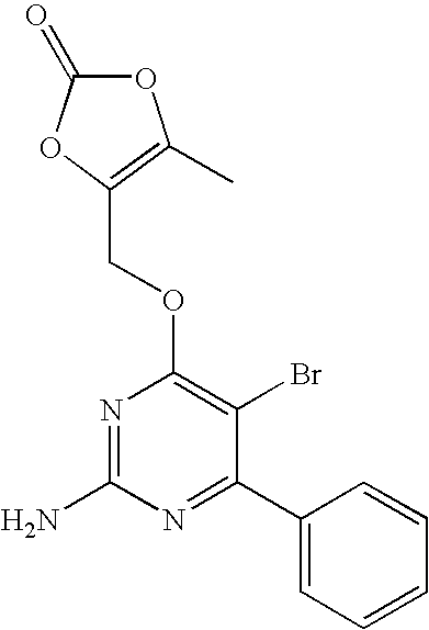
C1(C2=NC(N)=NC(OCC3=C(C)OC(=O)O3)=C2Br)=CC=CC=C1
